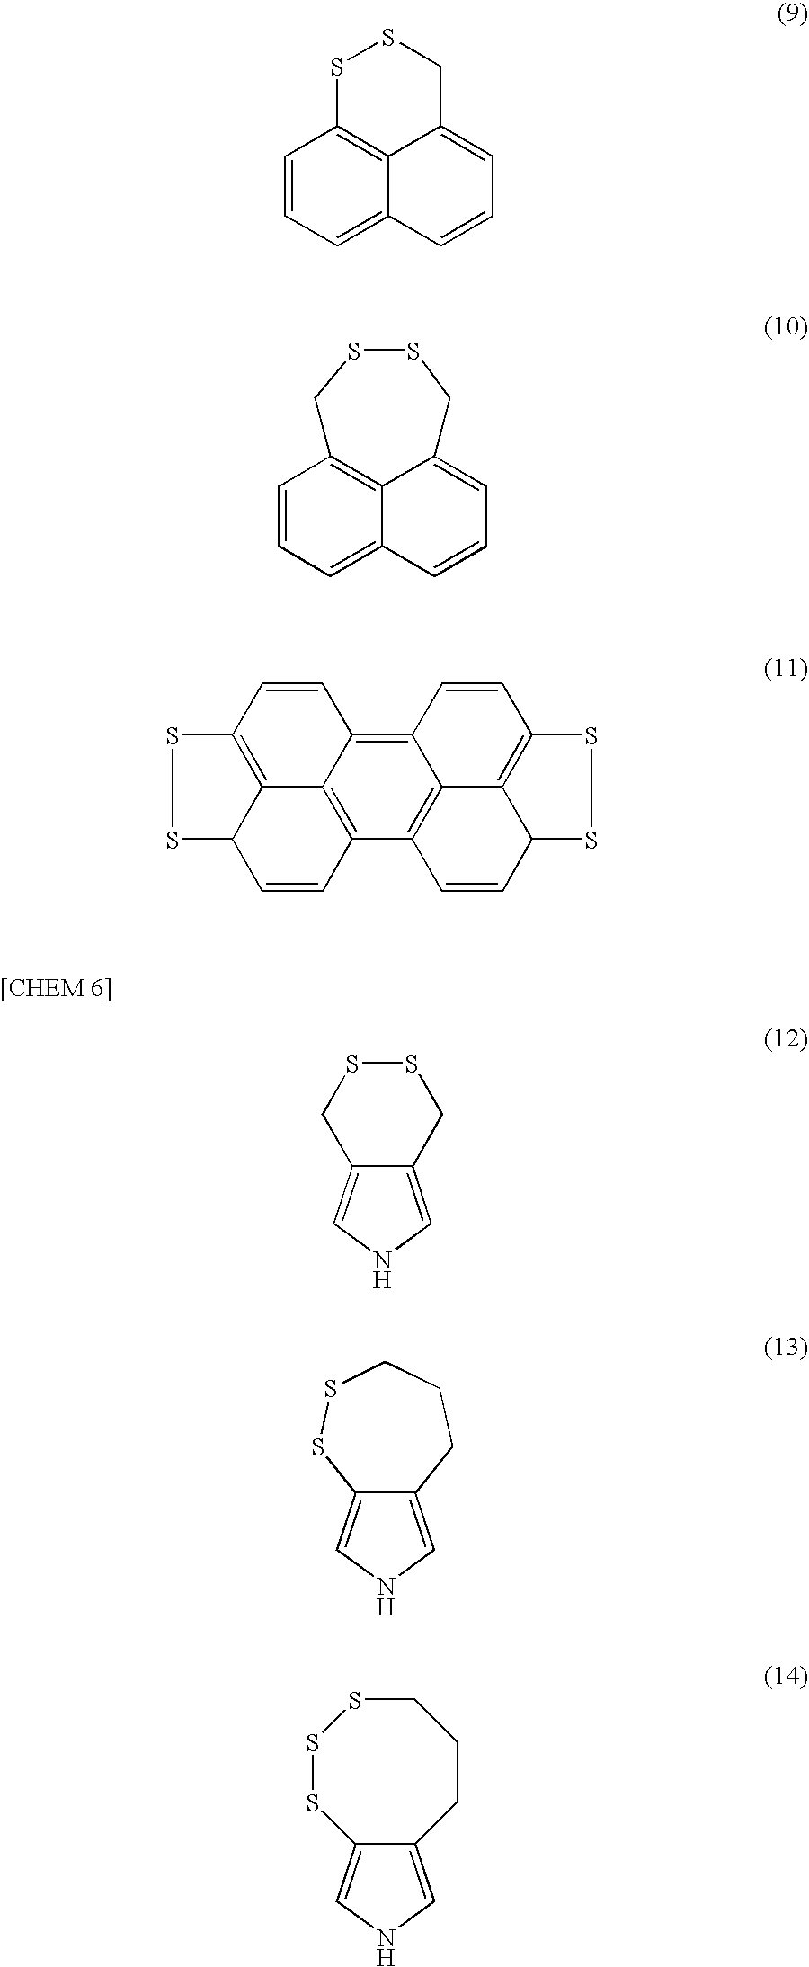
C1=CC=C2C3=C1SSCC3=CC=C2.C1=CC=C2C3=C1CSSCC3=CC=C2.S1C2=C3C4=C(C5=C6C(=C4C=C2)C=CC2=C6C(C=C5)SS2)C=CC3S1.C12=CNC=C1CSSC2.C12=CNC=C1CCCSS2.C12=CNC=C1CCCSSS2
